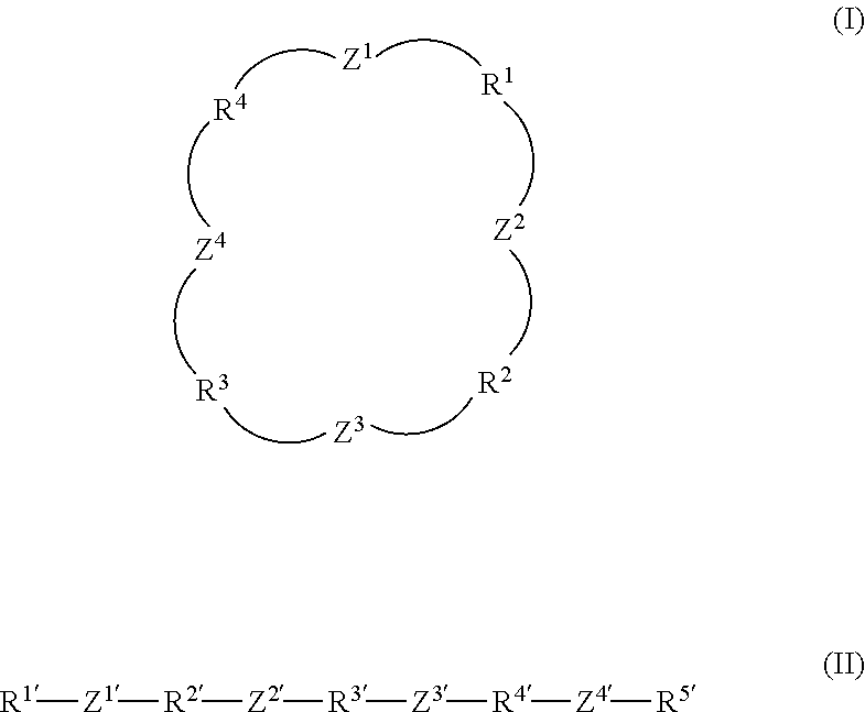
[R1].[Z1].[R4].[Z2].[R2].[Z3].[Z4].[R3].[R1][Z1][R2][Z2][R3][Z3][R4][Z4][R5]
